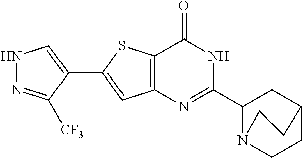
N1N=C([CF3])C(C2=CC3=C(S2)C(=O)NC(C2N4CCC(C2)CC4)=N3)=C1
